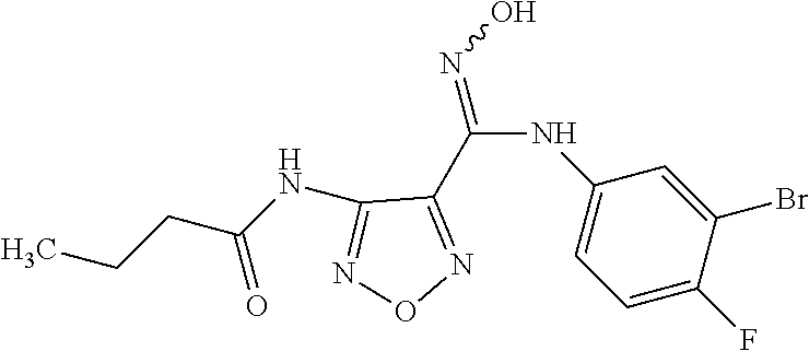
C1=C(Br)C(F)=CC=C1NC(=NO)C1=NON=C1NC(CCC)=O
